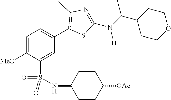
C1=C([MeO])C(S(NC2CCC([OAc])CC2)(=O)=O)=CC(C2=C(C)N=C(N(C(C3CCOCC3)C)[H])S2)=C1
